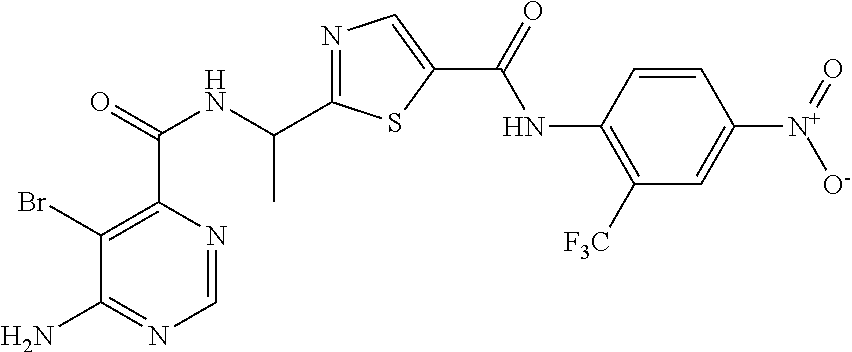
N1=C(C(NC(C2=C(Br)C(N)=NC=N2)=O)C)SC(C(=O)NC2=C([F3C])C=C([N+](=O)[O-])C=C2)=C1
